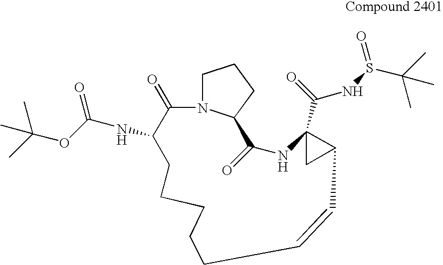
C1N2C(CC1)C(=O)NC1(C(=O)NS(C(C)(C)C)=O)CC1C=CCCCCCC(NC(OC(C)(C)C)=O)C2=O
